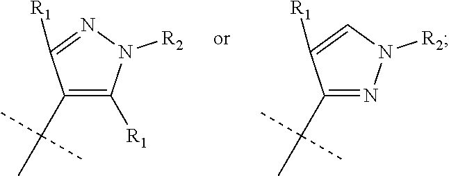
C1(C(C)(C)C)=C([R1])N([R2])N=C1[R1].C1(C(C)(C)C)=NN([R2])C=C1[R1]
